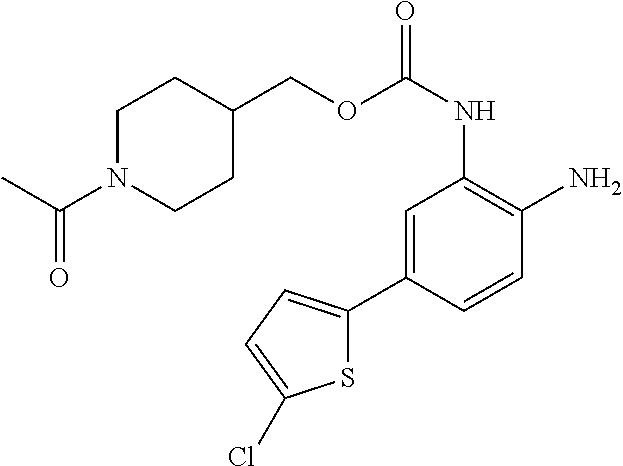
C1=C(C2=CC=C(Cl)S2)C=CC(N)=C1NC(=O)OCC1CCN(C(=O)C)CC1
